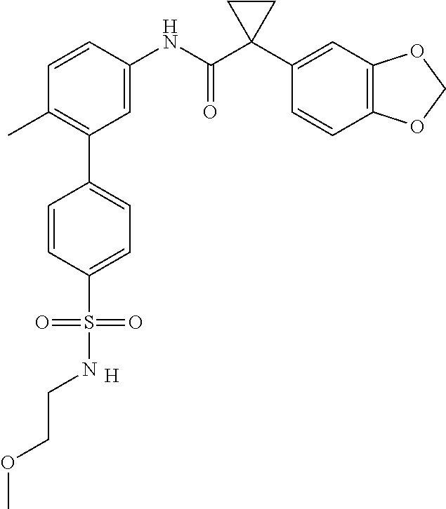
C1(C2=C(C)C=CC(NC(C3(C4=CC5=C(C=C4)OCO5)CC3)=O)=C2)=CC=C(S(=O)(=O)NCCOC)C=C1.[H]
